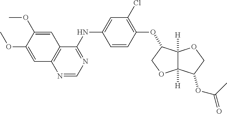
C1(OC2C3([H])C([H])(OC2)C(OC(=O)C)CO3)=C(Cl)C=C(NC2=NC=NC3=C2C=C(OC)C(OC)=C3)C=C1
